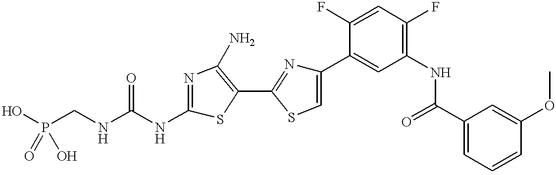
P(CNC(NC1=NC(N)=C(C2=NC(C3=CC(NC(C4=CC=CC(OC)=C4)=O)=C(F)C=C3F)=CS2)S1)=O)(O)(=O)O
